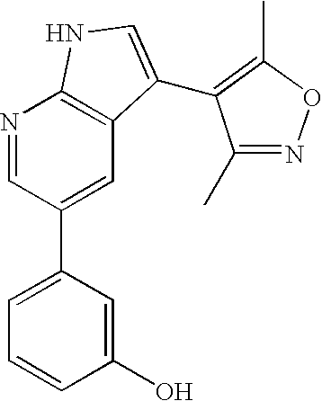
N1=CC(C2=CC=CC(O)=C2)=CC2=C1NC=C2C1=C(C)ON=C1C
